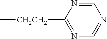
C1=NC([CH2CH2]C)=NC=N1
